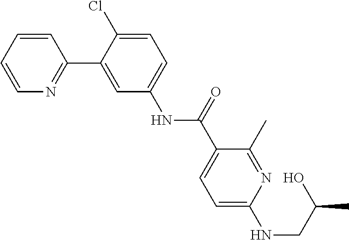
C1=CC=CN=C1C1=CC(NC(C2=CC=C(NCC(O)C)N=C2C)=O)=CC=C1Cl
